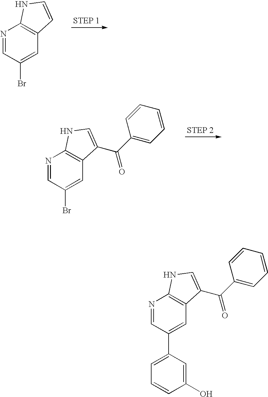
N1=CC(Br)=CC2=C1NC=C2.N1=CC(C2=CC=CC(O)=C2)=CC2=C1NC=C2C(C1=CC=CC=C1)=O.N1=CC(Br)=CC2=C1NC=C2C(C1=CC=CC=C1)=O
